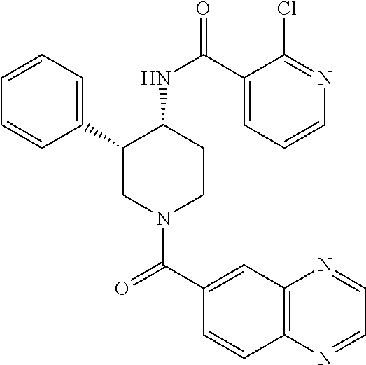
C1=CC=C(C2CN(C(C3=CC4=C(C=C3)N=CC=N4)=O)CCC2NC(=O)C2=CC=CN=C2Cl)C=C1
